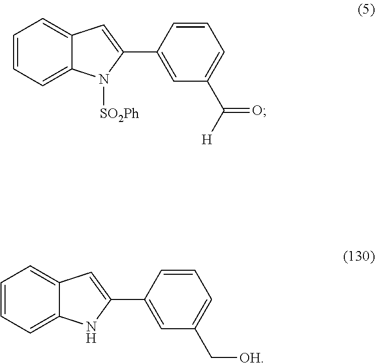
C1=CC=C2C(=C1)C=C(C1=CC(C(=O)[H])=CC=C1)N2[SO2Ph].C1=CC=C2C(=C1)C=C(C1=CC(C[OH])=CC=C1)N2
